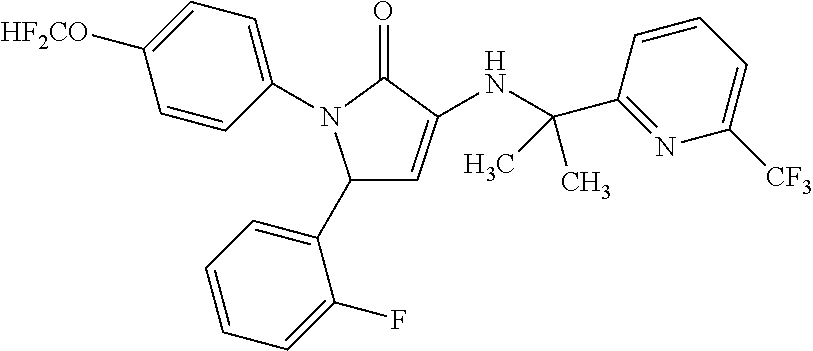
C1(C2=CC=CC=C2F)C=C(NC(C2=NC([CF3])=CC=C2)(C)C)C(=O)N1C1=CC=C([HF2CO])C=C1
